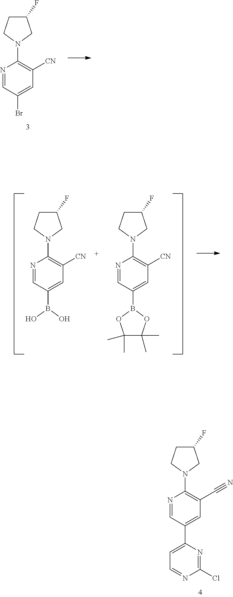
N1=CC(Br)=CC([CN])=C1N1CC(F)CC1.N1=CC(C2=CC=NC(Cl)=N2)=CC(C#N)=C1N1CC(F)CC1.N1=CC(B2OC(C)(C)C(C)(C)O2)=CC([CN])=C1N1CC(F)CC1.N1=CC(B(O)O)=CC([CN])=C1N1CC(F)CC1
